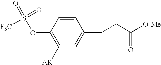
O(C1=C([AR])C=C(CCC([O-Me])=O)C=C1)S(=O)(=O)[F3C]
